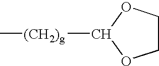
C1([(CH2)g]C)OCCO1
